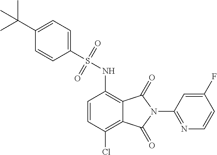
C1=CC(Cl)=C2C(=C1NS(C1=CC=C(C(C)(C)C)C=C1)(=O)=O)C(=O)N(C1=NC=CC(F)=C1)C2=O
